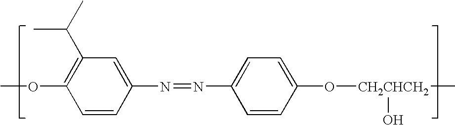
COC1=C(C(C)C)C=C(N=NC2=CC=C(O[CH2CHCH2](O)C)C=C2)C=C1
